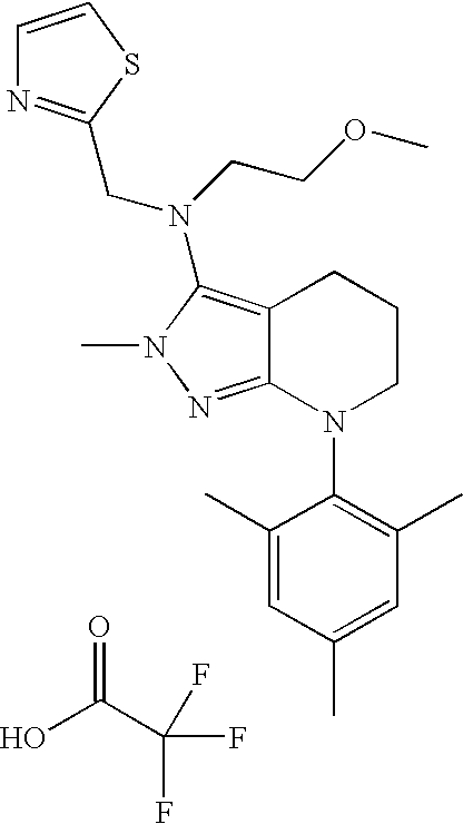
OC(C(F)(F)F)=O.C12=NN(C)C(N(CCOC)CC3=NC=CS3)=C1CCCN2C1=C(C)C=C(C)C=C1C
